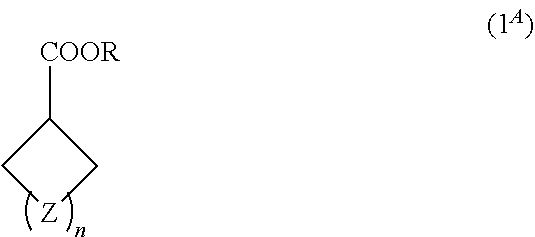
C1([COOR])C[Z]C1
